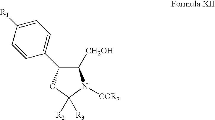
C1([CH2OH])C(C2=CC=C([R1])C=C2)OC([R2])([R3])N1[COR7]
